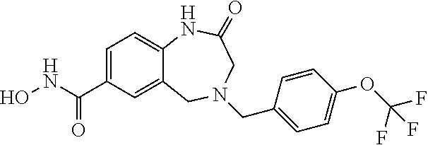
C12=CC(C(NO)=O)=CC=C1NC(=O)CN(CC1=CC=C(OC(F)(F)F)C=C1)C2
